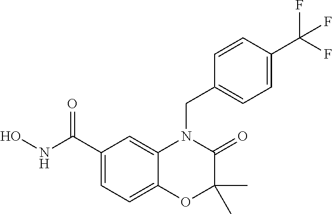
C1(C(NO)=O)=CC=C2C(=C1)N(CC1=CC=C(C(F)(F)F)C=C1)C(=O)C(C)(C)O2
